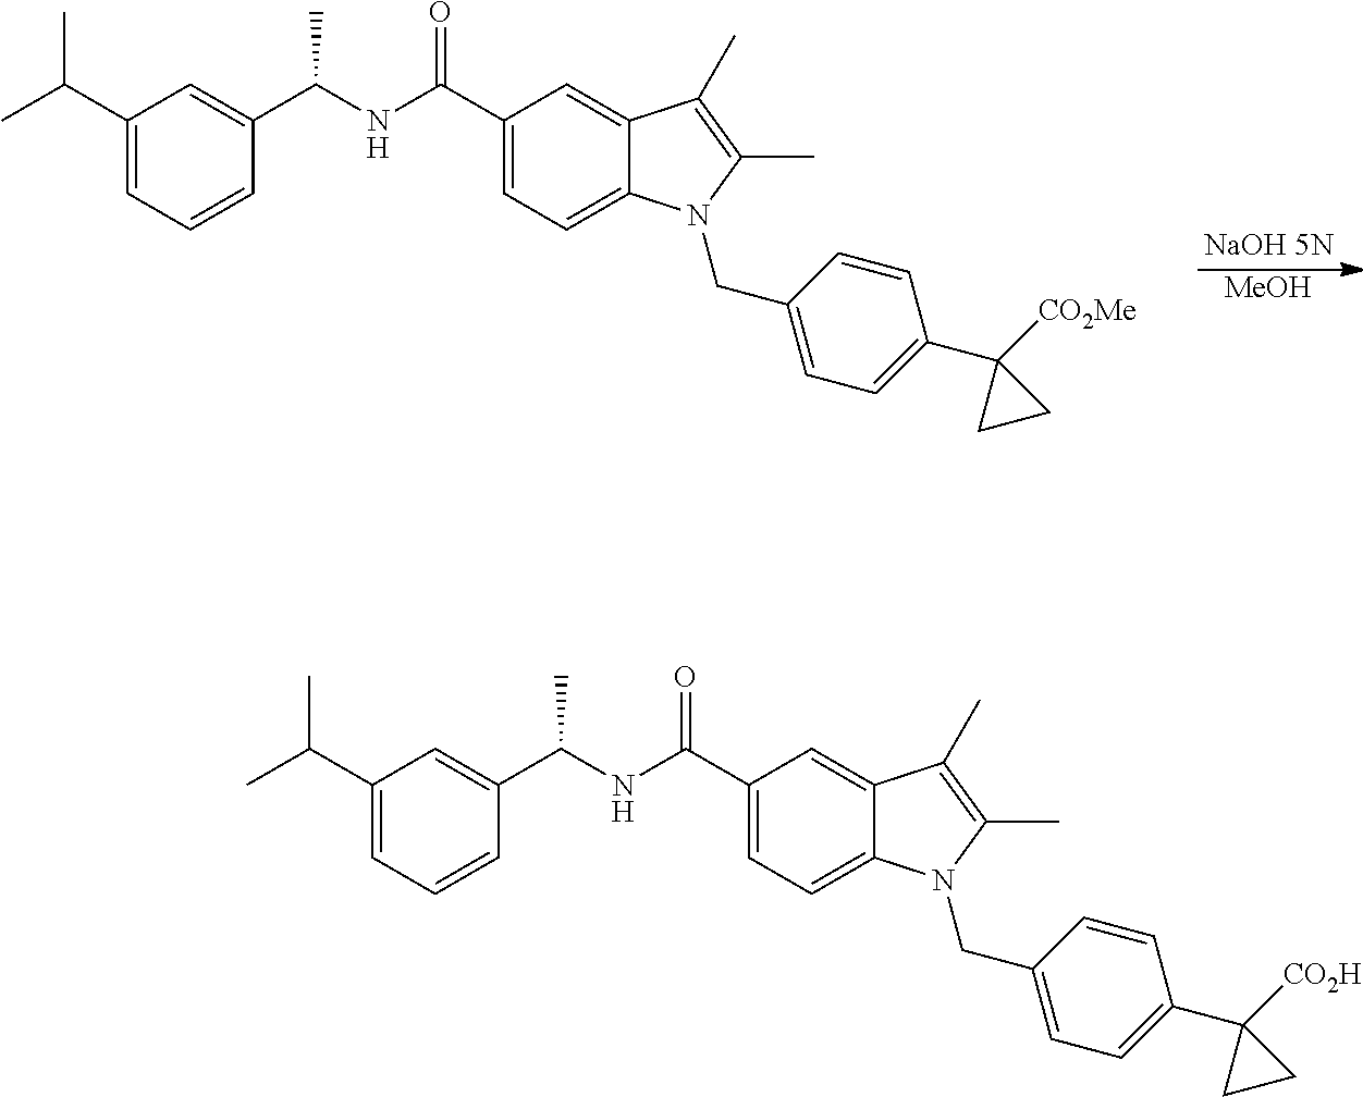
[MeOH].C1(C(NC(C2=CC(C(C)C)=CC=C2)C)=O)=CC=C2C(=C1)C(C)=C(C)N2CC1=CC=C(C2([CO2Me])CC2)C=C1.C1(C(NC(C2=CC(C(C)C)=CC=C2)C)=O)=CC=C2C(=C1)C(C)=C(C)N2CC1=CC=C(C2([CO2H])CC2)C=C1
